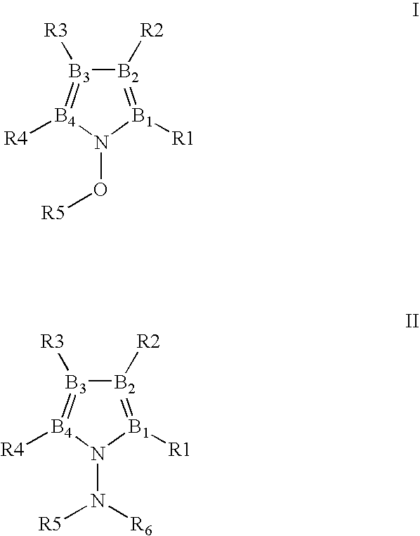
[B4]1([R4])=[B3]([R3])[B2]([R2])=[B1]([R1])N1O[R5].[B4]1([R4])=[B3]([R3])[B2]([R2])=[B1]([R1])N1N([R5])[R6]
